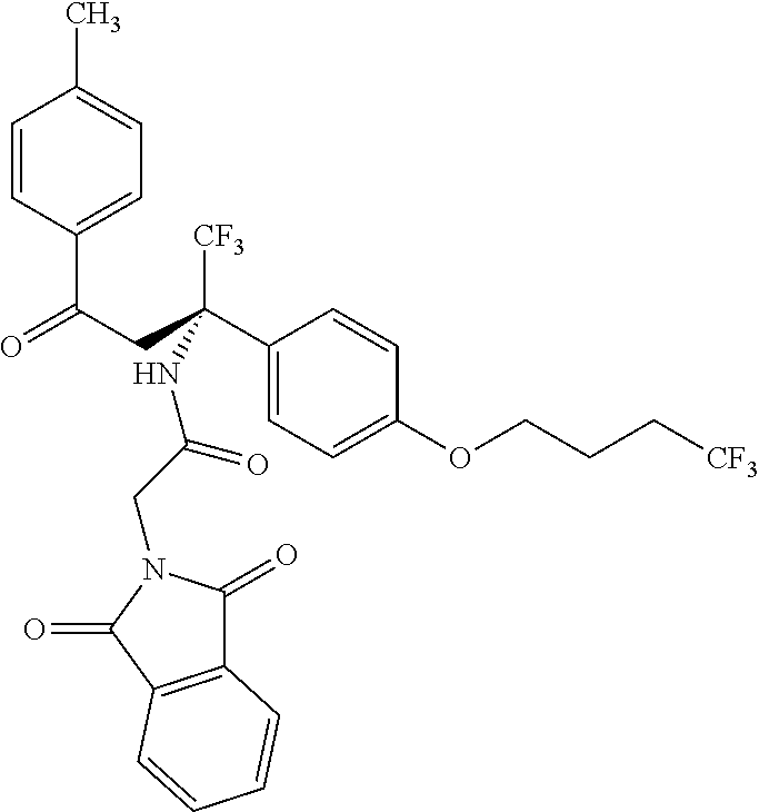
C(C1=CC=C(C)C=C1)(CC([CF3])(C1=CC=C(OCCC[CF3])C=C1)NC(=O)CN1C(=O)C2=C(C1=O)C=CC=C2)=O
